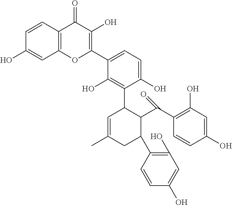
C1=CC2=C(C=C1O)OC(C1=CC=C(O)C(C3C=C(C)CC(C4=C(O)C=C(O)C=C4)C3C(=O)C3=C(O)C=C(O)C=C3)=C1O)=C(O)C2=O
